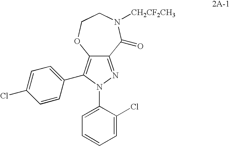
C12=NN(C3=CC=CC=C3Cl)C(C3=CC=C(Cl)C=C3)=C1OCCN([CH2CF2CH3])C2=O
